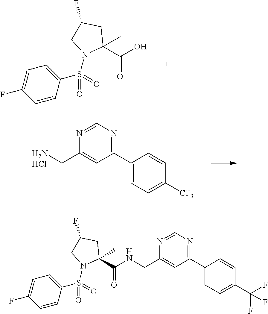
C1=CC(S(=O)(=O)N2CC(F)CC2(C)C(O)=O)=CC=C1F.N1=CN=C(C2=CC=C([CF3])C=C2)C=C1CN.Cl.N1=CN=C(C2=CC=C(C(F)(F)F)C=C2)C=C1CNC(C1(C)N(S(C2=CC=C(F)C=C2)(=O)=O)CC(F)C1)=O
